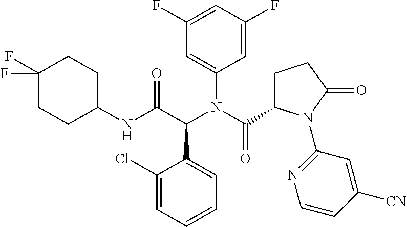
C1(C(C(=O)NC2CCC(F)(F)CC2)N(C(C2CCC(=O)N2C2=NC=CC([CN])=C2)=O)C2=CC(F)=CC(F)=C2)=CC=CC=C1Cl
